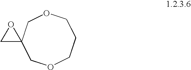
C1C2(COCCCO1)OC2
